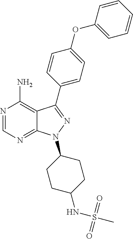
N1=CN=C2C(=C1N)C(C1=CC=C(OC3=CC=CC=C3)C=C1)=NN2C1CCC(NS(=O)(C)=O)CC1
